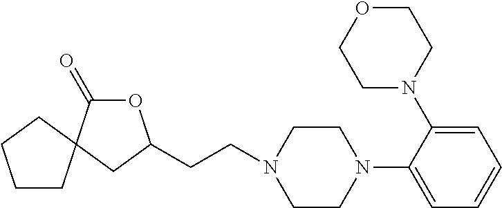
C1(N2CCN(CCC3OC(=O)C4(C3)CCCC4)CC2)=CC=CC=C1N1CCOCC1
